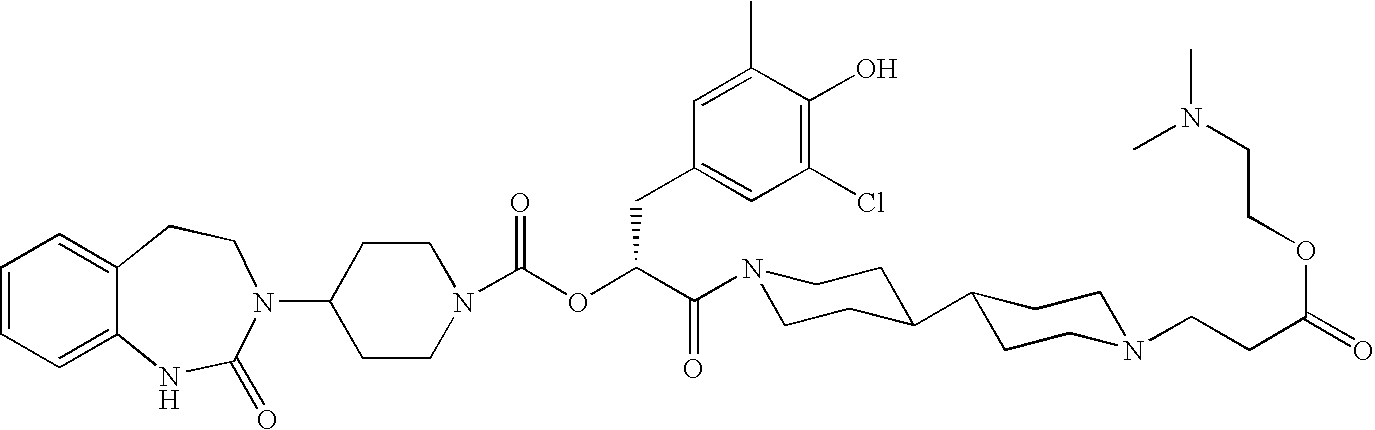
C1(N2C(=O)NC3=CC=CC=C3CC2)CCN(C(OC(C(=O)N2CCC(C3CCN(CCC(=O)OCCN(C)C)CC3)CC2)CC2=CC(Cl)=C(O)C(C)=C2)=O)CC1
